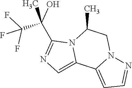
C1(C(C)(O)C(F)(F)F)=NC=C2N1C(C)CN1C2=CC=N1
